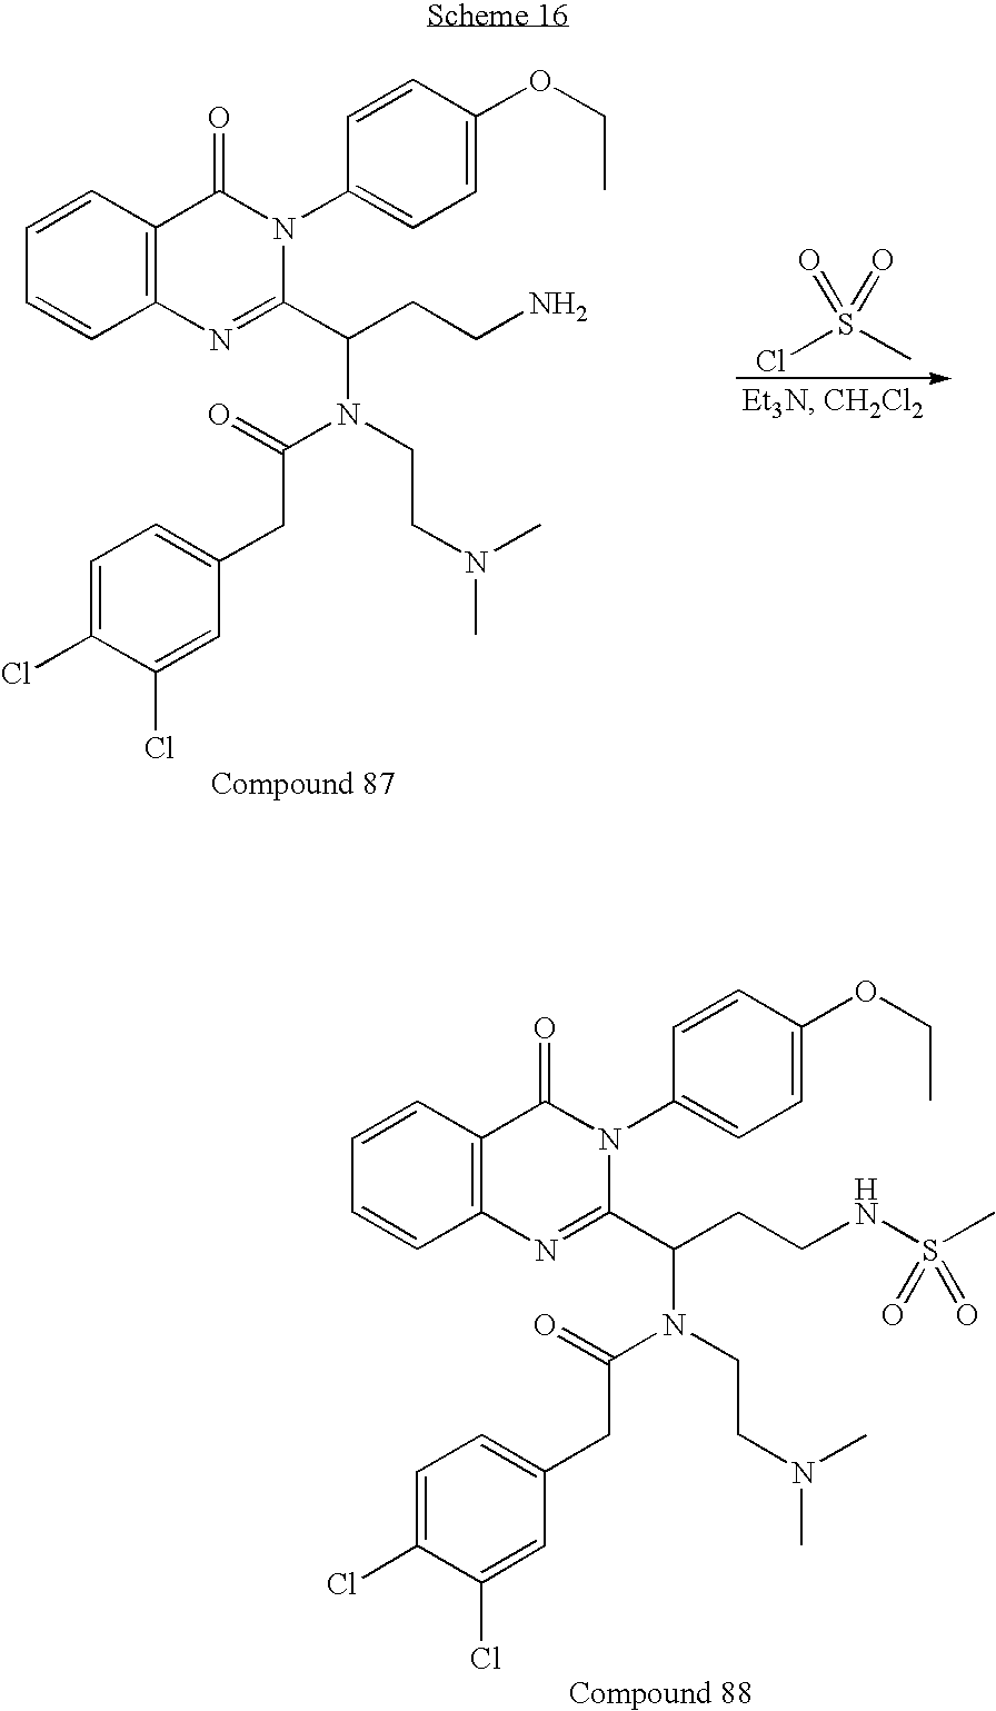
ClS(C)(=O)=O.C1=CC2=C(C=C1)N=C(C(CCN)N(CCN(C)C)C(=O)CC1=CC=C(Cl)C(Cl)=C1)N(C1=CC=C(OCC)C=C1)C2=O.C1=CC2=C(C=C1)N=C(C(CCNS(C)(=O)=O)N(CCN(C)C)C(=O)CC1=CC=C(Cl)C(Cl)=C1)N(C1=CC=C(OCC)C=C1)C2=O
